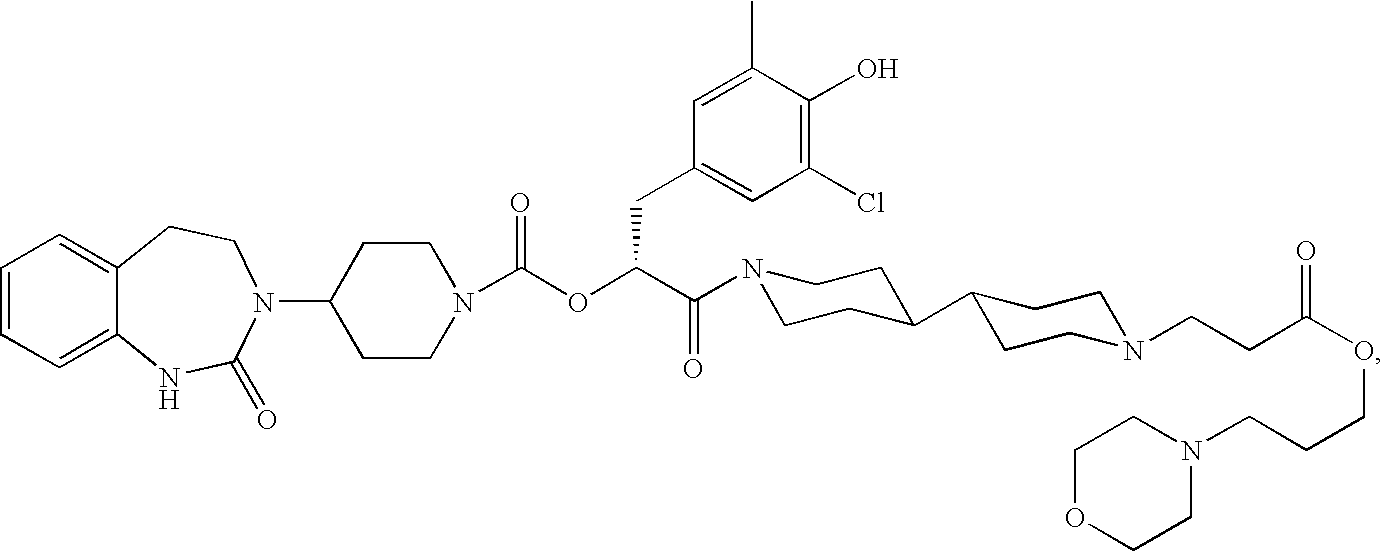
C1=CC=C2C(=C1)CCN(C1CCN(C(OC(C(=O)N3CCC(C4CCN(CCC(OCCCN5CCOCC5)=O)CC4)CC3)CC3=CC(Cl)=C(O)C(C)=C3)=O)CC1)C(=O)N2
